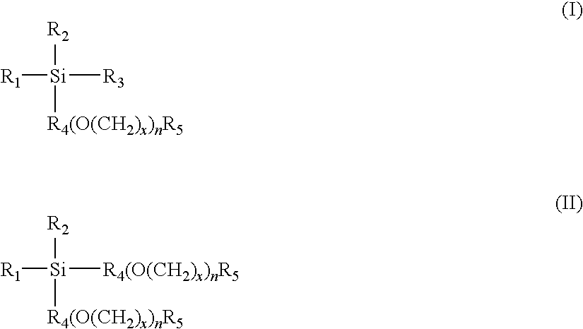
[R1][Si]([R3])([R2])[R4(O(CH2)x)nR5].[R1][Si]([R4(O(CH2)x)nR5])([R2])[R4(O(CH2)x)nR5]
